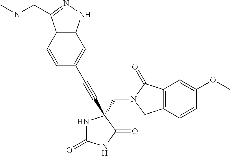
N1C(=O)NC(=O)C1(CN1C(=O)C2=C(C1)C=CC(OC)=C2)C#CC1=CC2=C(C=C1)C(CN(C)C)=NN2
